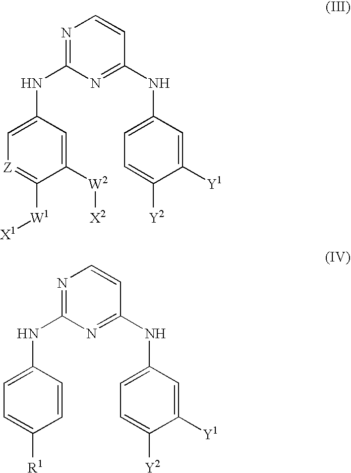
N1=C(NC2=C[Z]=C([W1][X1])C([W2][X2])=C2)N=C(NC2=CC=C([Y2])C([Y1])=C2)C=C1.N1=C(NC2=CC=C([R1])C=C2)N=C(NC2=CC=C([Y2])C([Y1])=C2)C=C1
